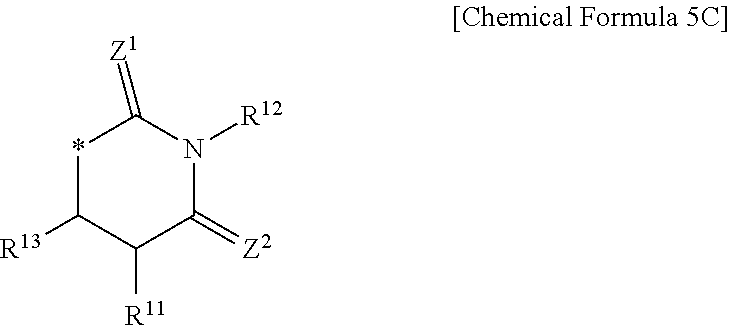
*1C([R13])C([R11])C(=[Z2])N([R12])C1=[Z1]
